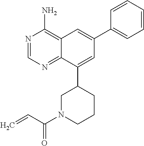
C=CC(N1CCCC(C2=CC(C3=CC=CC=C3)=CC3=C(N)N=CN=C23)C1)=O
